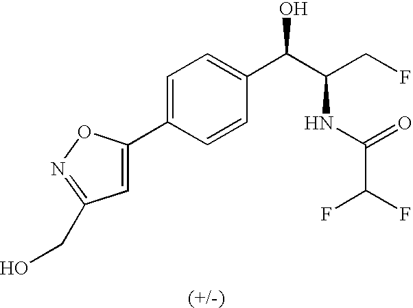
C1=C(C2=CC(CO)=NO2)C=CC(C(C(CF)NC(=O)C(F)F)O)=C1
